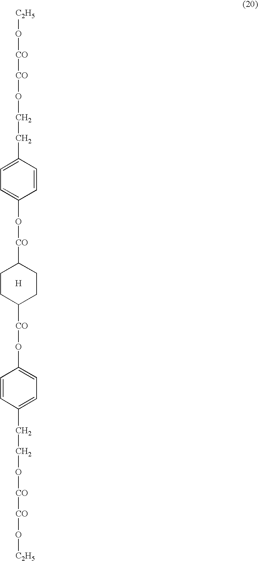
C1(CCO[CO][CO]O[C2H5])=CC=C(O[CO]C2CCC([CO]OC3=CC=C(CCO[CO][CO]O[C2H5])C=C3)CC2)C=C1.[H]
